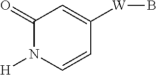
C1(=O)N([H])C=CC([W]B)=C1
